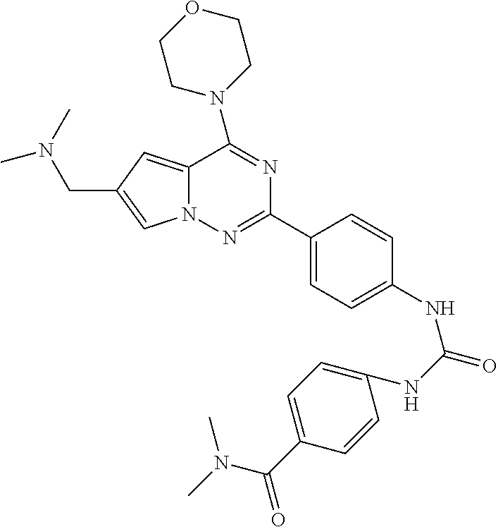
C12=CC(CN(C)C)=CN1N=C(C1=CC=C(NC(=O)NC3=CC=C(C(=O)N(C)C)C=C3)C=C1)N=C2N1CCOCC1
